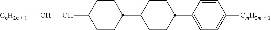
C1CC(C2=CC=C([CmH2m + 1])C=C2)CCC1C1CCC(C=C[CnH2n + 1])CC1
